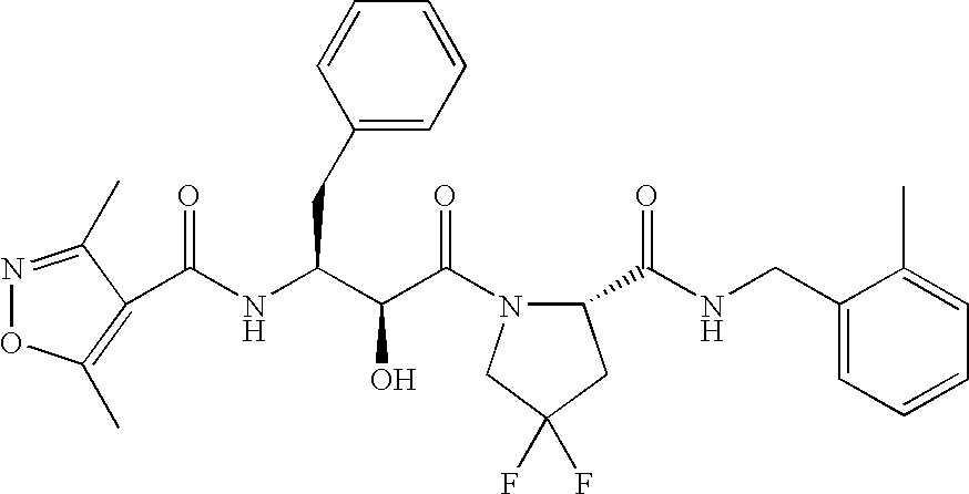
C(NC(C(C(N1C(C(NCC2=CC=CC=C2C)=O)CC(F)(F)C1)=O)O)CC1=CC=CC=C1)(=O)C1=C(C)ON=C1C
